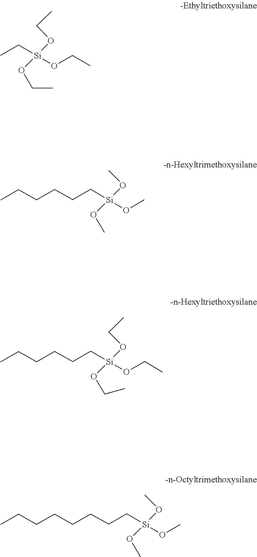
O(CC)[Si](OCC)(CC)OCC.CO[Si](OC)(CCCCCC)OC.O(CC)[Si](OCC)(OCC)CCCCCC.O(C)[Si](OC)(OC)CCCCCCCC
